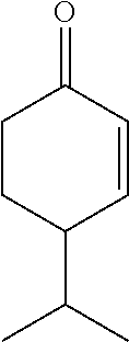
C1CC(C(C)C)C=CC1=O
